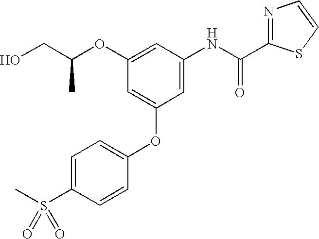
C1=C(S(C)(=O)=O)C=CC(OC2=CC(OC(CO)C)=CC(NC(C3=NC=CS3)=O)=C2)=C1
